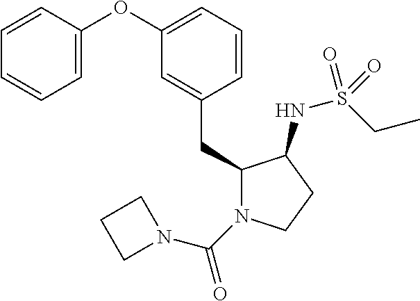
C1(CC2=CC(OC3=CC=CC=C3)=CC=C2)N(C(N2CCC2)=O)CCC1NS(CC)(=O)=O
